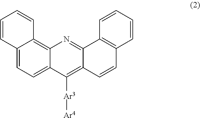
C12=CC=C3C(=C1C=CC=C2)N=C1C(=C3[Ar3][Ar4])C=CC2=C1C=CC=C2
